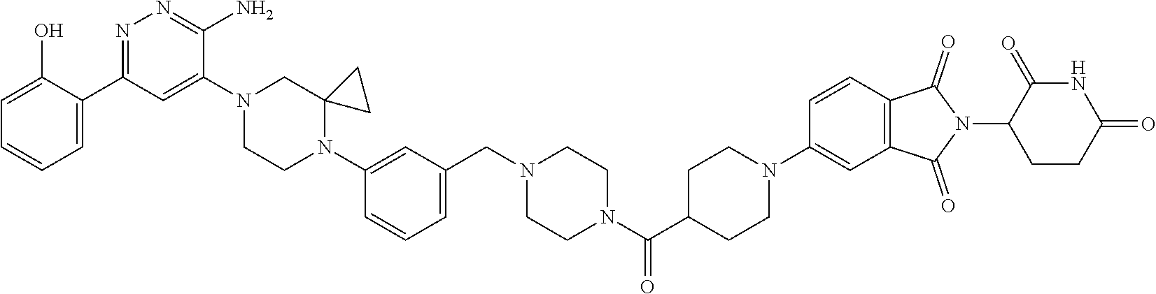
[H].C1=C(O)C(C2=NN=C(N)C(N3CCN(C4=CC(CN5CCN(C(C6CCN(C7=CC8=C(C=C7)C(=O)N(C7CCC(=O)NC7=O)C8=O)CC6)=O)CC5)=CC=C4)C4(C3)CC4)=C2)=CC=C1
